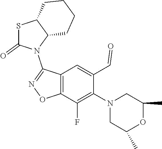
C12=C(C(F)=C(N3CC(C)OC(C)C3)C(C=O)=C1)ON=C2N1C2C(SC1=O)CCCC2
